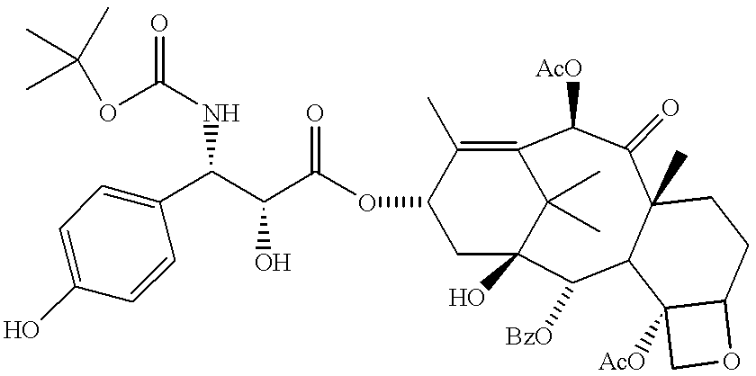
C12(C)C(=O)C([AcO])C3=C(C)C(OC(C(C(NC(=O)OC(C)(C)C)C4=CC=C(O)C=C4)O)=O)CC(O)(C([BzO])C1C1([AcO])C(CC2)OC1)C3(C)C
